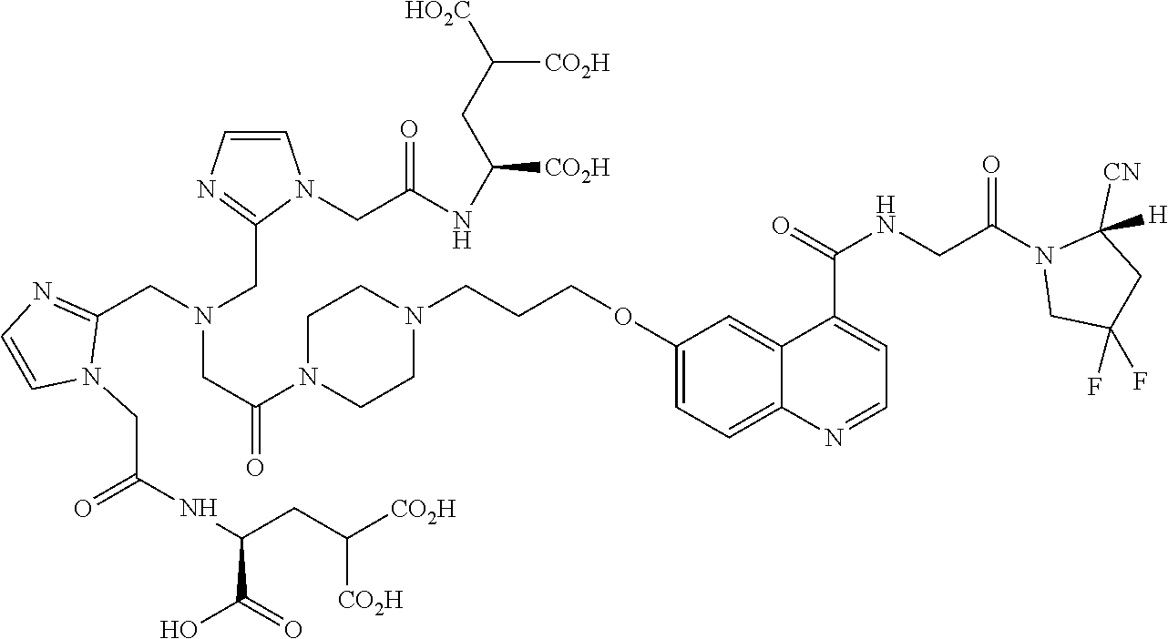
C1=CN(CC(NC(CC([HO2C])[CO2H])[CO2H])=O)C(CN(CC(=O)N2CCN(CCCOC3=CC=C4C(=C3)C(C(=O)NCC(N3CC(F)(F)CC3([CN])[H])=O)=CC=N4)CC2)CC2=NC=CN2CC(NC(C(O)=O)CC([CO2H])[CO2H])=O)=N1
